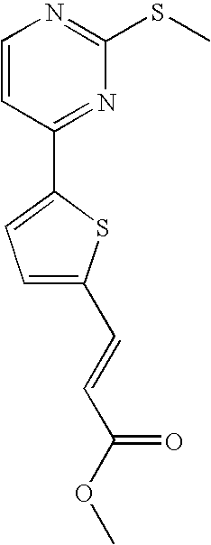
C1=CC(C2=CC=C(C=CC(OC)=O)S2)=NC(SC)=N1
